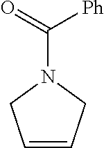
C1=CCN(C(=O)[Ph])C1
